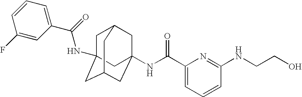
C1C2(NC(C3=CC=CC(F)=C3)=O)CC3CC(NC(C4=CC=CC(NCCO)=N4)=O)(CC1C3)C2
